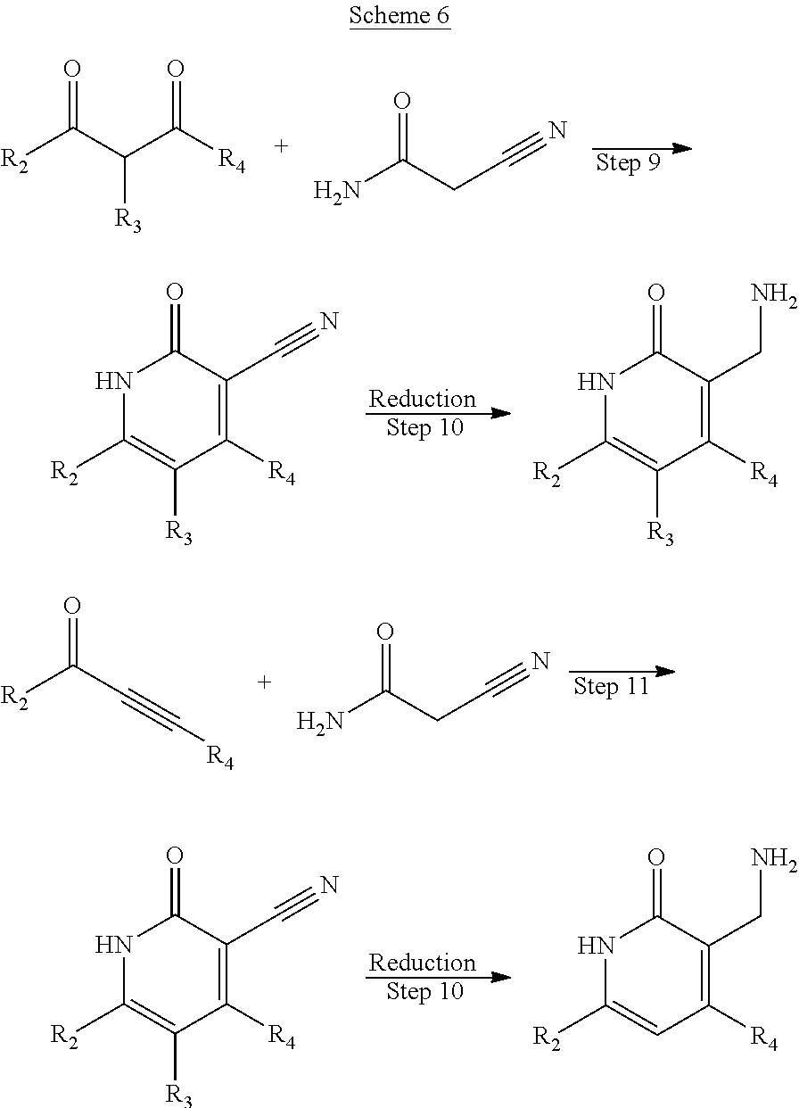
[R2]C(C(C([R4])=O)[R3])=O.NC(CC#N)=O.N1C([R2])=C([R3])C([R4])=C(C#N)C1=O.N1C([R2])=C([R3])C([R4])=C(CN)C1=O.[R2]C(C#C[R4])=O.NC(CC#N)=O.N1C([R2])=C([R3])C([R4])=C(C#N)C1=O.N1C([R2])=CC([R4])=C(CN)C1=O
